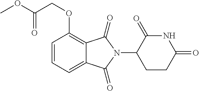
C1(OCC(OC)=O)=C2C(=CC=C1)C(=O)N(C1CCC(=O)NC1=O)C2=O
